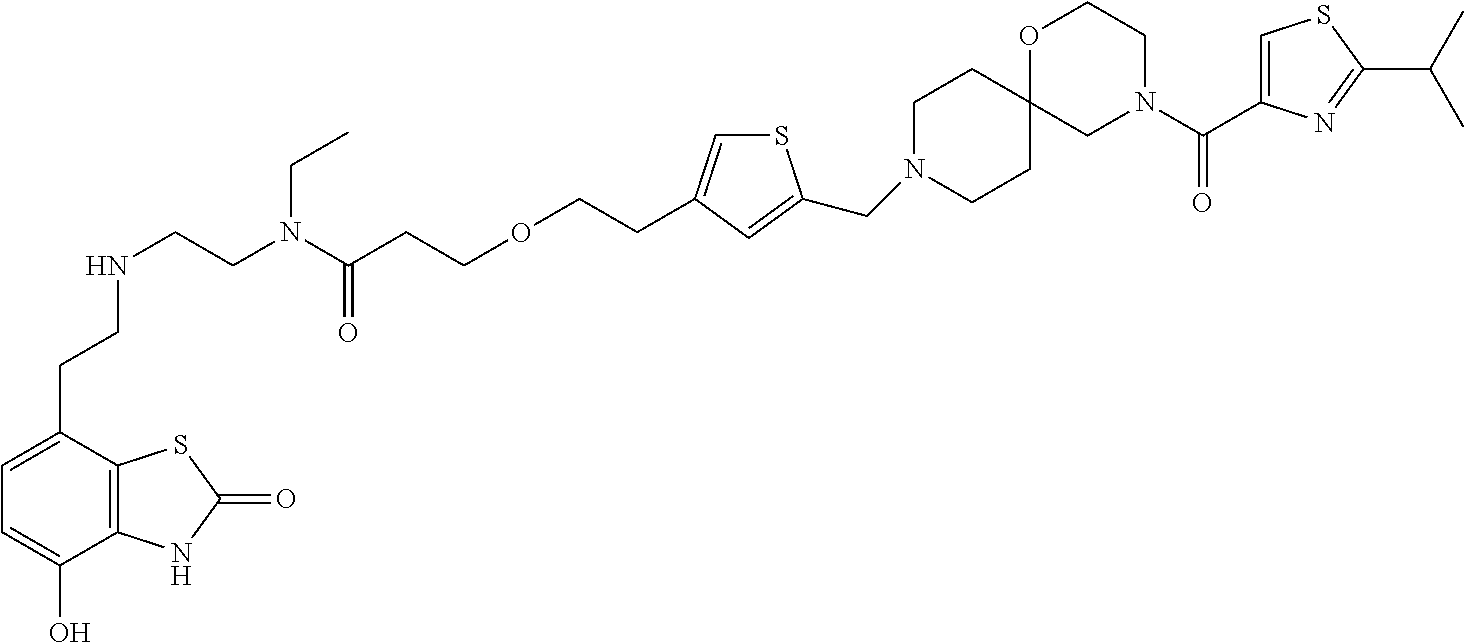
C1CC2(CCN1CC1=CC(CCOCCC(N(CCNCCC3=CC=C(O)C4=C3SC(=O)N4)CC)=O)=CS1)CN(C(C1=CSC(C(C)C)=N1)=O)CCO2
